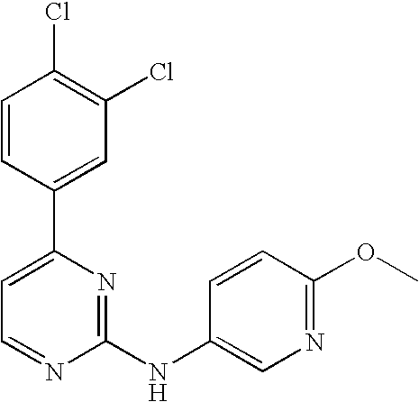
C1=CC(C2=CC=NC(NC3=CN=C(OC)C=C3)=N2)=CC(Cl)=C1Cl
